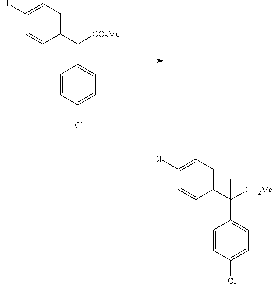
C1(C(C2=CC=C(Cl)C=C2)[CO2Me])=CC=C(Cl)C=C1.C1(C(C2=CC=C(Cl)C=C2)([CO2Me])C)=CC=C(Cl)C=C1
